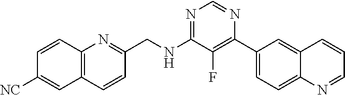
N1=C(NCC2=NC3=C(C=C2)C=C([NC])C=C3)C(F)=C(C2=CC=C3C(=C2)C=CC=N3)N=C1
